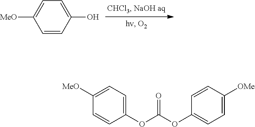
C1=C(O)C=CC([MeO])=C1.C1([MeO])=CC=C(OC(OC2=CC=C([OMe])C=C2)=O)C=C1
